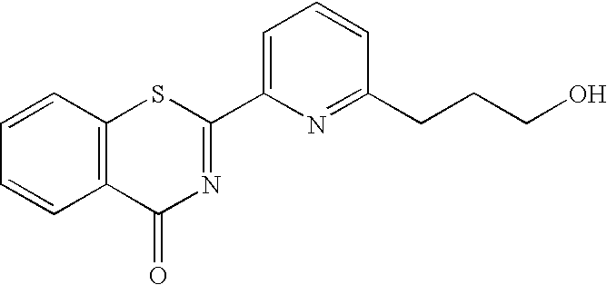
C1=C(C2=NC(=O)C3=C(S2)C=CC=C3)N=C(CCCO)C=C1
